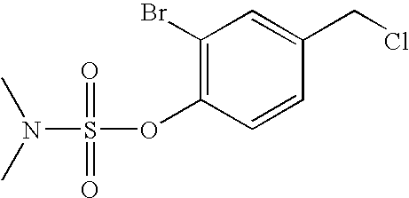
C1=CC(CCl)=CC(Br)=C1OS(=O)(=O)N(C)C
